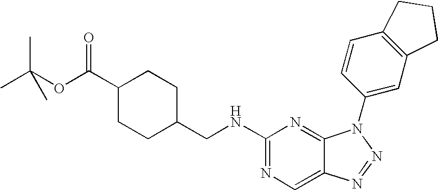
CC(OC(C1CCC(CNC2=NC=C3C(=N2)N(C2=CC4=C(C=C2)CCC4)N=N3)CC1)=O)(C)C
